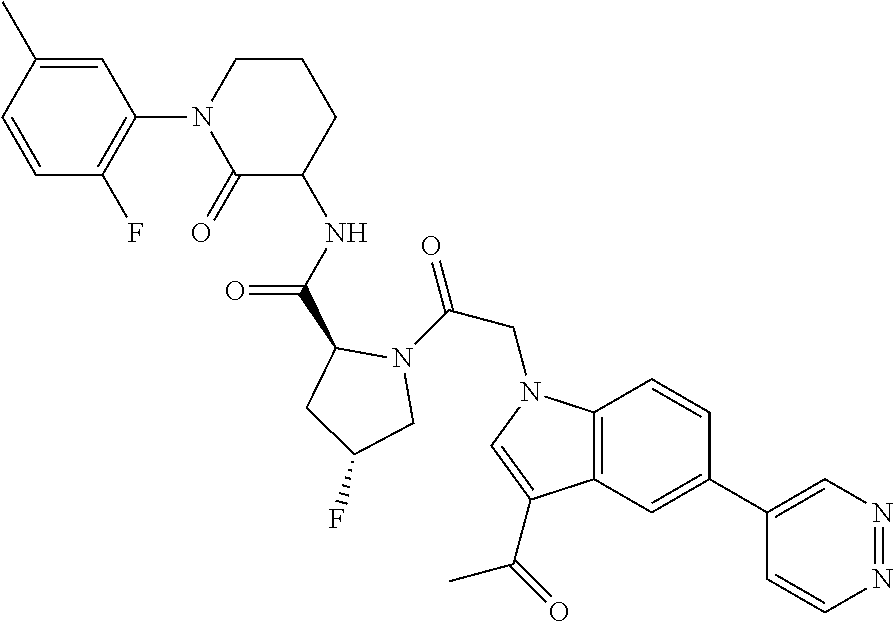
N1=NC=C(C2=CC3=C(C=C2)N(CC(=O)N2C(C(=O)NC4CCCN(C5=C(F)C=CC(C)=C5)C4=O)CC(F)C2)C=C3C(=O)C)C=C1
